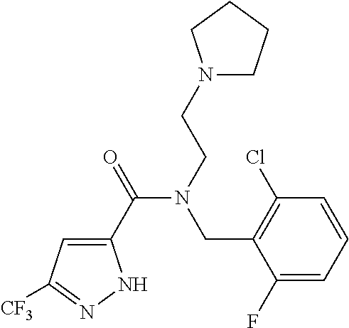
C1(C(=O)N(CCN2CCCC2)CC2=C(Cl)C=CC=C2F)=CC([CF3])=NN1
